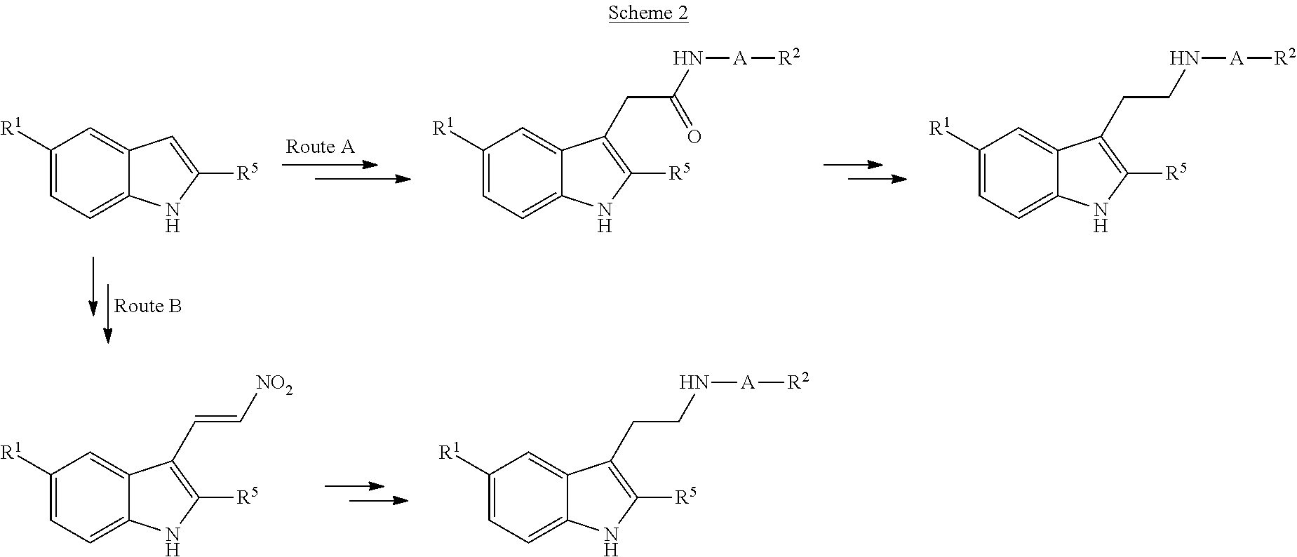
C1([R1])=CC=C2C(=C1)C=C([R5])N2.C1([R1])=CC=C2C(=C1)C(CC(N[A][R2])=O)=C([R5])N2.C1([R1])=CC=C2C(=C1)C(CCN[A][R2])=C([R5])N2.C1([R1])=CC=C2C(=C1)C(C=C[NO2])=C([R5])N2.C1([R1])=CC=C2C(=C1)C(CCN[A][R2])=C([R5])N2
